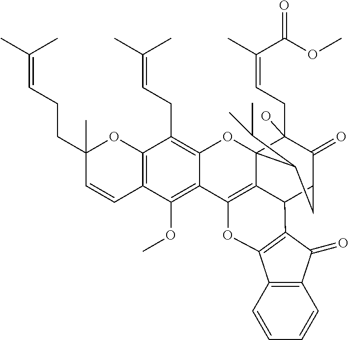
C12=C(C=CC(CCC=C(C)C)(C)O1)C(OC)=C1C(=C2CC=C(C)C)OC23C(CC=C(C)C(OC)=O)(O)C(=O)C(CC2C(C)C)C2C3=C1OC1=C2C(=O)C2=C1C=CC=C2
